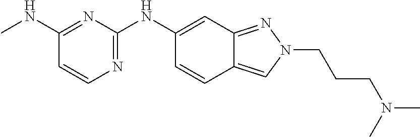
C1(NC)=NC(NC2=CC3=NN(CCCN(C)C)C=C3C=C2)=NC=C1
